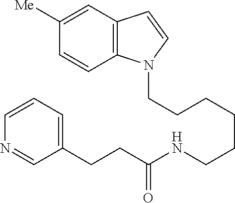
C(CCCCCNC(CCC1=CC=CN=C1)=O)N1C2=C(C=C1)C=C([Me])C=C2
